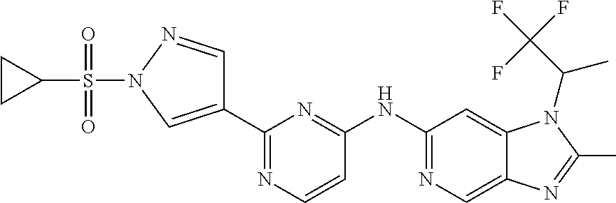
C1(NC2=NC=C3C(=C2)N(C(C(F)(F)F)C)C(C)=N3)=NC(C2=CN(S(C3CC3)(=O)=O)N=C2)=NC=C1
